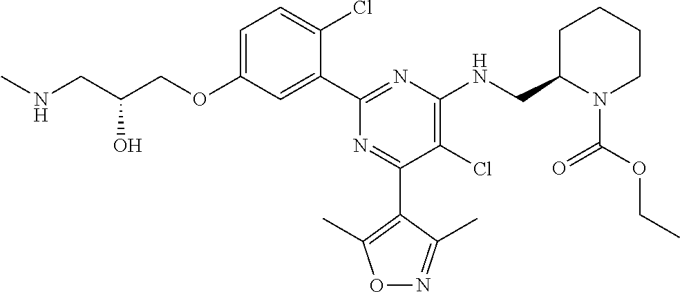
C1=C(OCC(CNC)O)C=C(C2=NC(NCC3N(C(OCC)=O)CCCC3)=C(Cl)C(C3=C(C)ON=C3C)=N2)C(Cl)=C1
